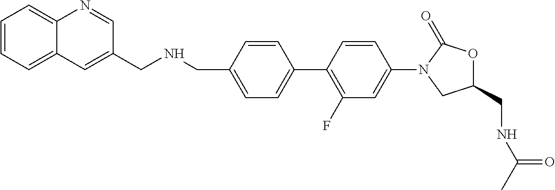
C1(CNC(=O)C)OC(=O)N(C2=CC(F)=C(C3=CC=C(CNCC4=CC5=CC=CC=C5N=C4)C=C3)C=C2)C1
